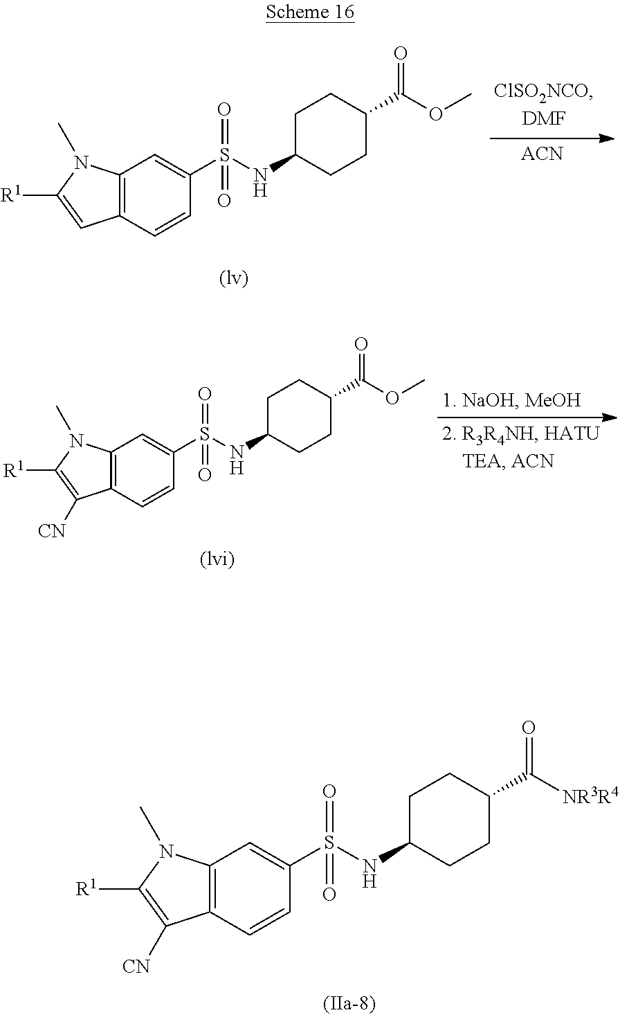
C1C(NS(C2=CC3=C(C=C2)C([CN])=C([R1])N3C)(=O)=O)CCC(C([NR3R4])=O)C1.C1C(NS(C2=CC3=C(C=C2)C=C([R1])N3C)(=O)=O)CCC(C(OC)=O)C1.[ACN].C1C(NS(C2=CC3=C(C=C2)C([CN])=C([R1])N3C)(=O)=O)CCC(C(OC)=O)C1
